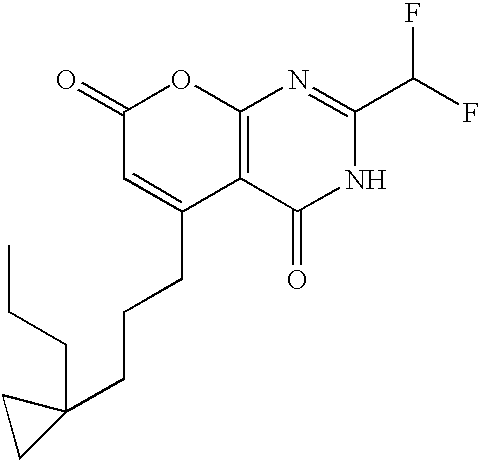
C1(=O)C=C(CCCC2(CCC)CC2)C2=C(O1)N=C(C(F)F)NC2=O
